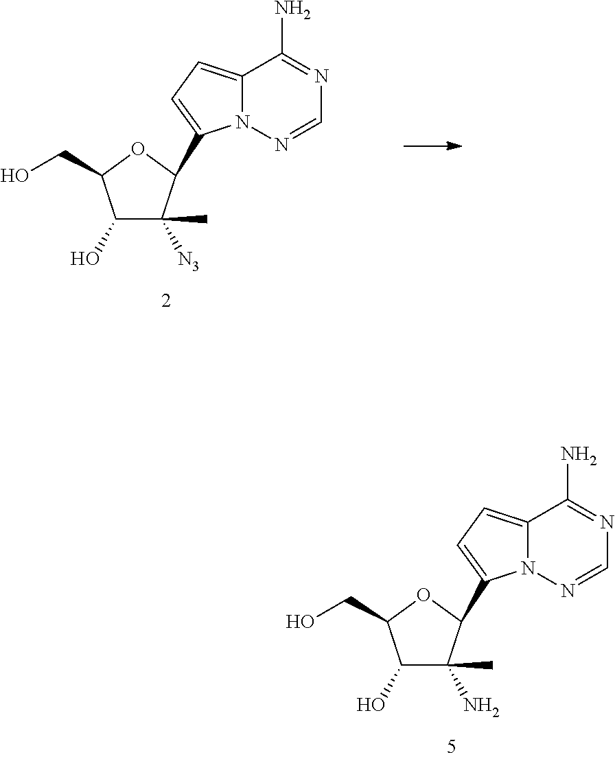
C12=CC=C(C3C(N)(C)C(O)C(CO)O3)N1N=CN=C2N.C12=CC=C(C3C([N3])(C)C(O)C(CO)O3)N1N=CN=C2N
